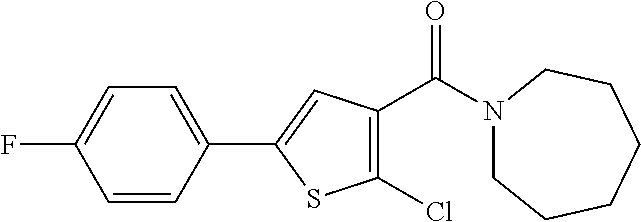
C1=CC(C2=CC(C(N3CCCCCC3)=O)=C(Cl)S2)=CC=C1F
